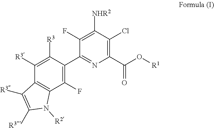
C1([R3])=C([R3])C(C2=NC(C(O[R1])=O)=C(Cl)C([NHR2])=C2F)=C(F)C2=C1C([R3])=C([R3])N2[R2]
